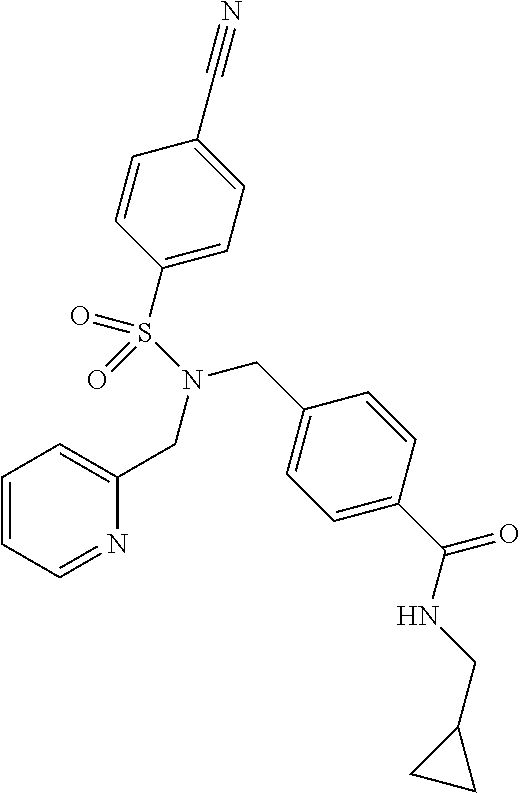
C1=CC=NC(CN(CC2=CC=C(C(=O)NCC3CC3)C=C2)S(C2=CC=C(C#N)C=C2)(=O)=O)=C1
